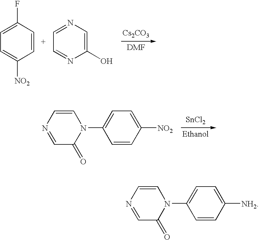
C1=C(F)C=CC([NO2])=C1.C1=NC=C(O)N=C1.[Cs2CO3].N1=CC(=O)N(C2=CC=C([NO2])C=C2)C=C1.[SnCl2].N1=CC(=O)N(C2=CC=C([NH2])C=C2)C=C1
